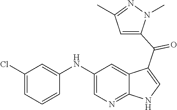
C1(NC2=CC(Cl)=CC=C2)=CN=C2C(=C1)C(C(=O)C1=CC(C)=NN1C)=CN2
